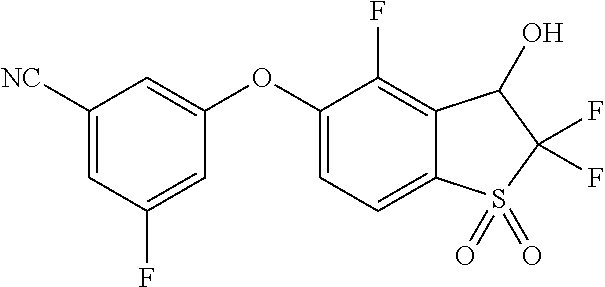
C1([NC])=CC(F)=CC(OC2=CC=C3C(=C2F)C(O)C(F)(F)S3(=O)=O)=C1
